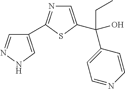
C1=C(C(C2=CC=NC=C2)(O)CC)SC(C2=CNN=C2)=N1
